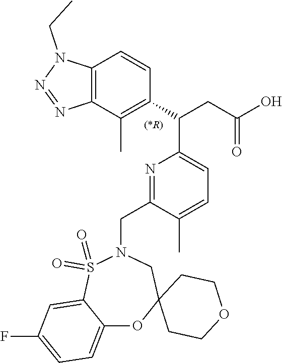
C1=C2C(=CC=C1F)OC1(CN(CC3=NC(C(CC(O)=O)C4=C(C)C5=C(C=C4)N(CC)N=N5)=CC=C3C)S2(=O)=O)CCOCC1
